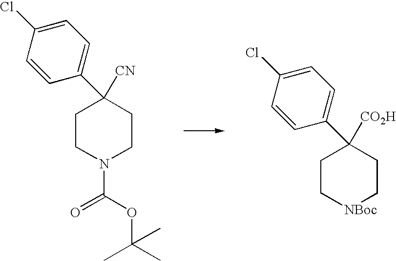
C1CN(C(=O)OC(C)(C)C)CCC1([CN])C1=CC=C(Cl)C=C1.C1C[NBoc]CCC1([CO2H])C1=CC=C(Cl)C=C1
